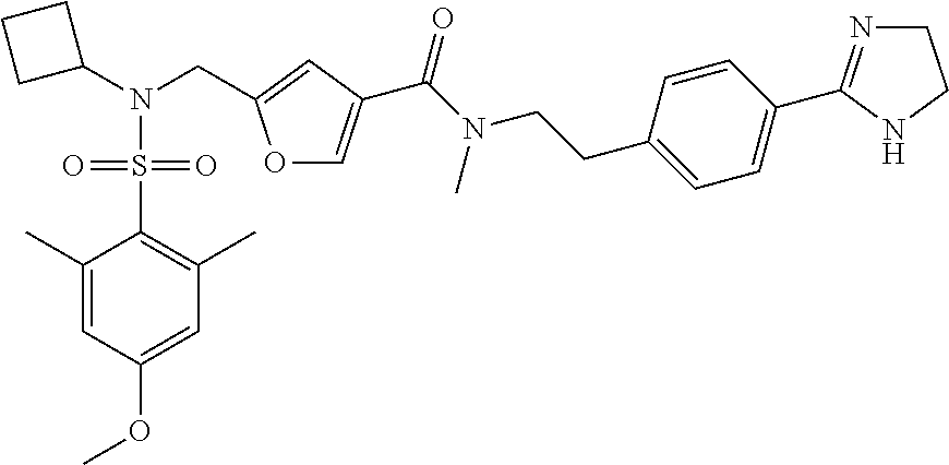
C1(C)=CC(OC)=CC(C)=C1S(=O)(=O)N(C1CCC1)CC1=CC(C(N(CCC2=CC=C(C3=NCCN3)C=C2)C)=O)=CO1
